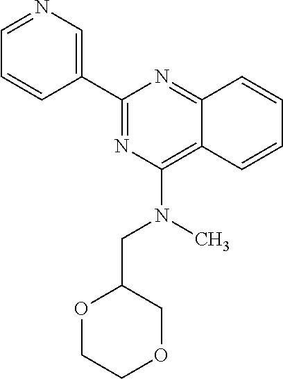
C1(C2=CN=CC=C2)=NC(N(CC2OCCOC2)C)=C2C(=N1)C=CC=C2
